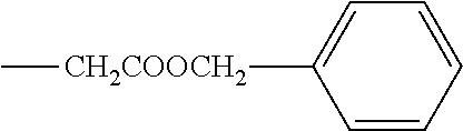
C1=CC=CC=C1[CH2COOCH2]C
